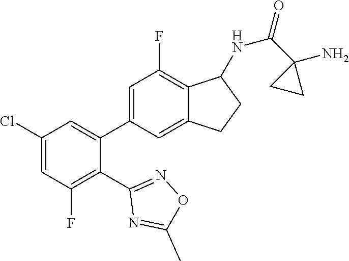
C1(Cl)=CC(F)=C(C2=NOC(C)=N2)C(C2=CC(F)=C3C(=C2)CCC3NC(C2(N)CC2)=O)=C1
